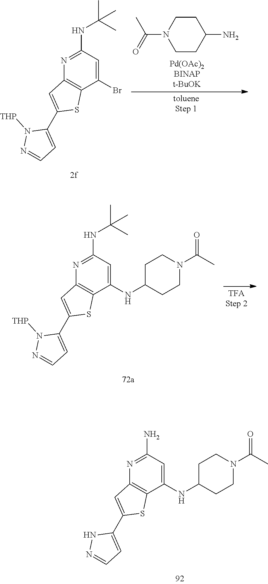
N1=C(N)C=C(NC2CCN(C(C)=O)CC2)C2=C1C=C(C1=CC=NN1)S2.N1=C(NC(C)(C)C)C=C(Br)C2=C1C=C(C1=CC=NN1[THP])S2.C1CC(N)CCN1C(C)=O.N1=C(NC(C)(C)C)C=C(NC2CCN(C(C)=O)CC2)C2=C1C=C(C1=CC=NN1[THP])S2
